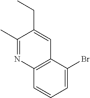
CC1=NC2=C(C=C1CC)C(Br)=CC=C2
